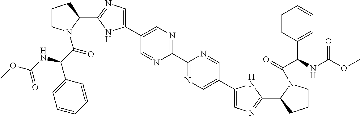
C1(C2=NC=C(C3=CN=C(C4CCCN4C(C(C4=CC=CC=C4)NC(=O)OC)=O)N3)C=N2)=NC=C(C2=CN=C(C3CCCN3C(C(C3=CC=CC=C3)NC(=O)OC)=O)N2)C=N1
